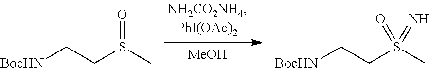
[MeOH].S(C)(CC[BocHN])=O.S(C)(CC[BocHN])(=O)=N
